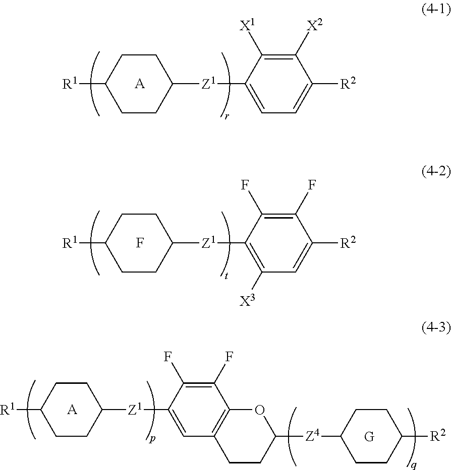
[R1]C1CCC([Z1]C2=CC=C([R2])C([X2])=C2[X1])CC1.[A].[R1]C1CCC([Z1]C2=C([X3])C=C([R2])C(F)=C2F)CC1.F.[A].[R1]C1CCC([Z1]C2=CC3=C(C(F)=C2F)OC([Z4]C2CCC([R2])CC2)CC3)CC1.[G]
